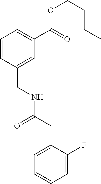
C1=CC(CNC(CC2=CC=CC=C2F)=O)=CC(C(OCCCC)=O)=C1
